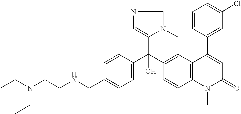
C1=C(CNCCN(CC)CC)C=CC(C(C2=CC3=C(C=C2)N(C)C(=O)C=C3C2=CC(Cl)=CC=C2)(C2=CN=CN2C)O)=C1
